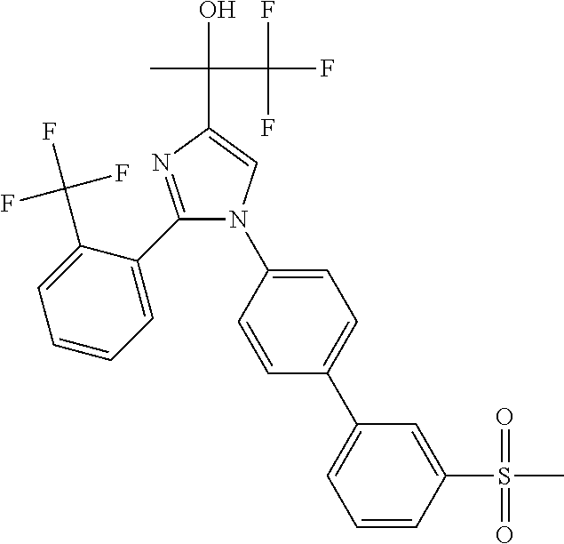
C1(C2=CC=CC=C2C(F)(F)F)=NC(C(C)(O)C(F)(F)F)=CN1C1=CC=C(C2=CC=CC(S(C)(=O)=O)=C2)C=C1
